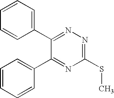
C1=CC=C(C2=NN=C(SC)N=C2C2=CC=CC=C2)C=C1
